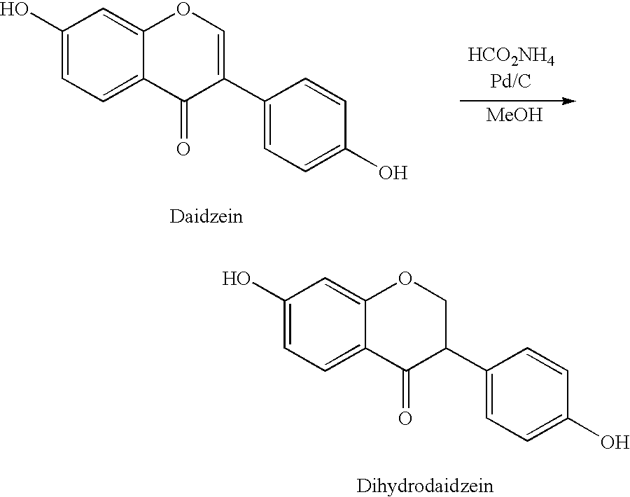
C1(O)=CC=C2C(=C1)OC=C(C1=CC=C(O)C=C1)C2=O.[MeOH].C1(O)=CC=C2C(=C1)OCC(C1=CC=C(O)C=C1)C2=O
